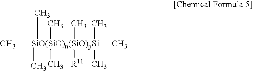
C[SiO(SiO)n(SiO)pSi](C)(C)(C)(C)([R11])(C)(C)(C)C
